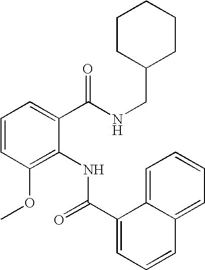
C1=CC(OC)=C(NC(=O)C2=CC=CC3=CC=CC=C32)C(C(NCC2CCCCC2)=O)=C1
